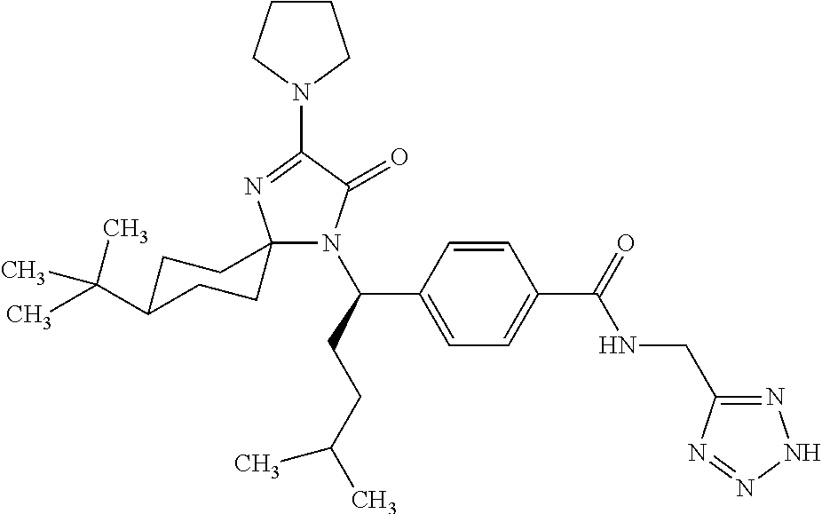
C12(N(C(C3=CC=C(C(=O)NCC4=NNN=N4)C=C3)CCC(C)C)C(=O)C(N3CCCC3)=N1)CCC(C(C)(C)C)CC2
